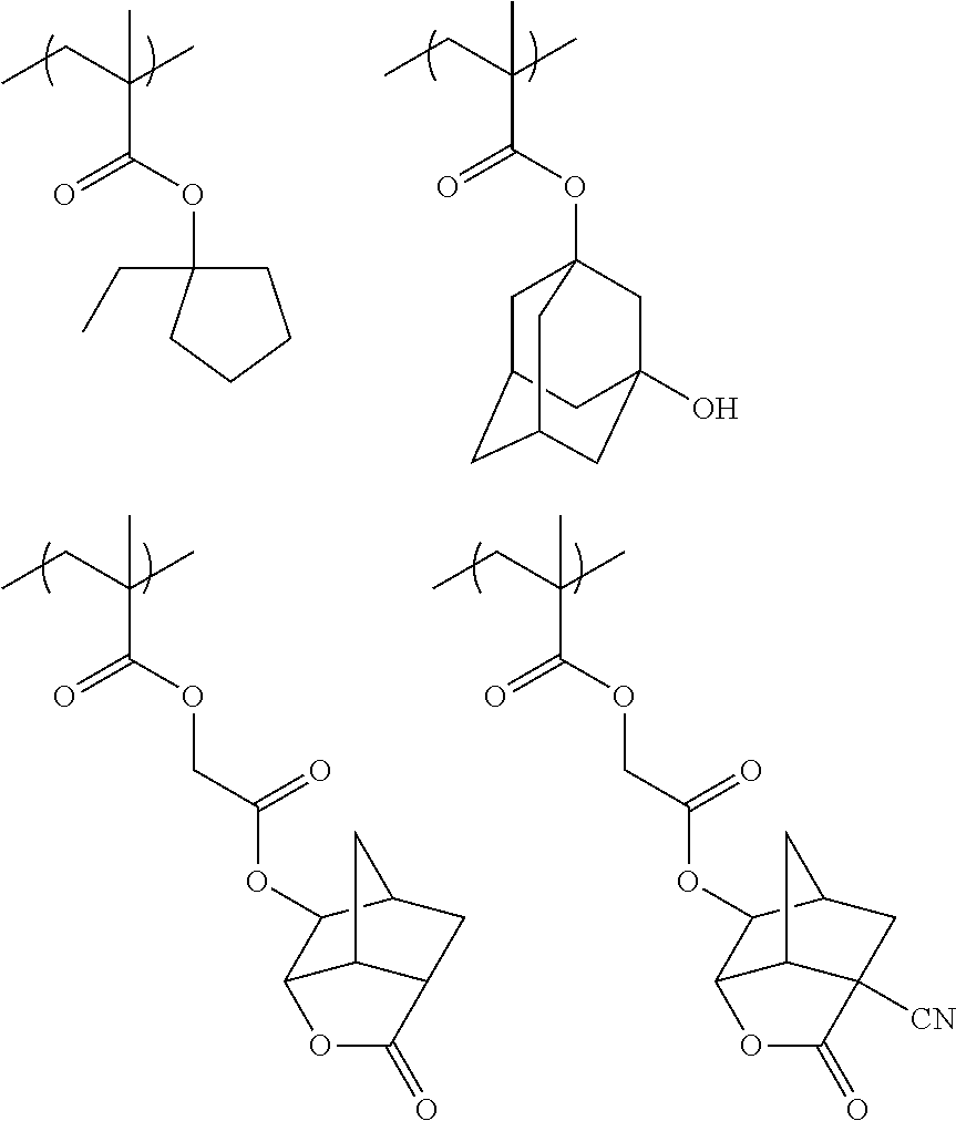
CCC(C)(C(OC12CC3CC(CC(O)(C1)C3)C2)=O)C.CCC(C)(C(=O)OC1(CC)CCCC1)C.CCC(C)(C(OCC(OC1C2C3C(CC1C3)C(=O)O2)=O)=O)C.CCC(C)(C(OCC(OC1C2C3C([CN])(CC1C3)C(=O)O2)=O)=O)C
